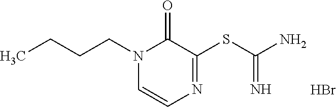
C(CN1C=CN=C(SC(N)=N)C1=O)CC.Br
